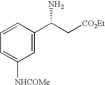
C1=C(C(C[CO2Et])N)C=CC=C1[NHCOMe]
